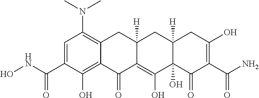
C1=C(C(=O)NO)C(O)=C2C(=C1N(C)C)CC1([H])C(=C(O)C3(O)C([H])(C1)CC(O)=C(C(=O)N)C3=O)C2=O
